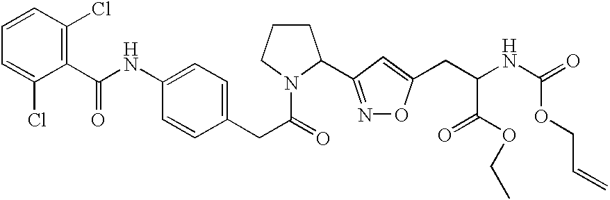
N(C1=CC=C(CC(=O)N2CCCC2C2=NOC(CC(NC(=O)OCC=C)C(OCC)=O)=C2)C=C1)C(C1=C(Cl)C=CC=C1Cl)=O
